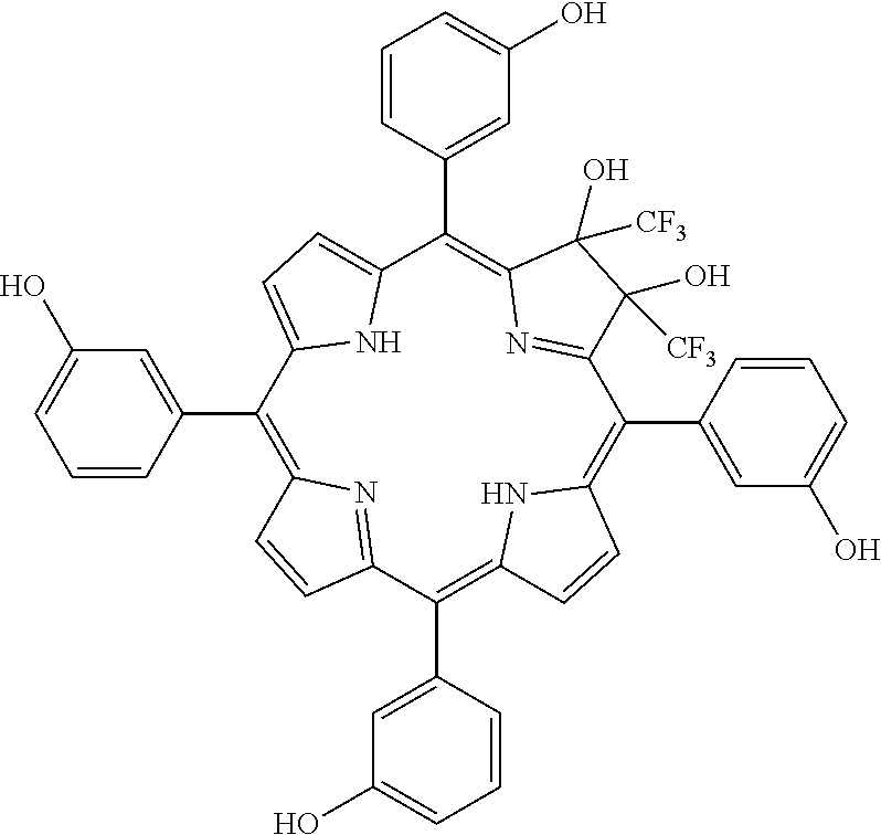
C1(C2=CC(O)=CC=C2)=C2N=C(C(C3=CC(O)=CC=C3)=C3NC(=C(C4=CC(O)=CC=C4)C4=NC(=C(C5=CC(O)=CC=C5)C5=CC=C1N5)C([CF3])(O)C4(O)[CF3])C=C3)C=C2
